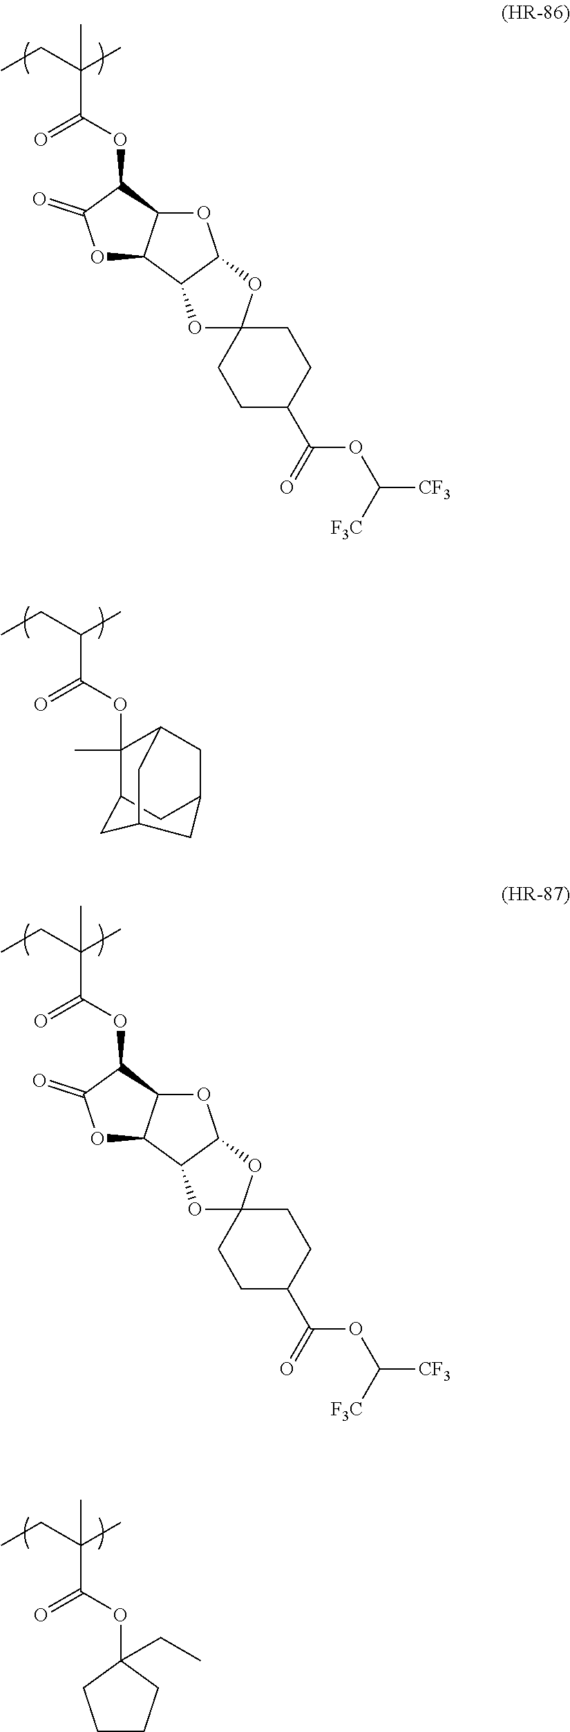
CCC(C)(C)C(=O)OC1C2C(OC1=O)C1C(O2)OC2(O1)CCC(C(OC([F3C])[CF3])=O)CC2.CCC(C)C(=O)OC1(C)C2CC3CC1CC(C2)C3.CCC(C)(C)C(=O)OC1C2C(OC1=O)C1C(O2)OC2(O1)CCC(C(OC([F3C])[CF3])=O)CC2.CCC(C)(C)C(=O)OC1(CC)CCCC1
